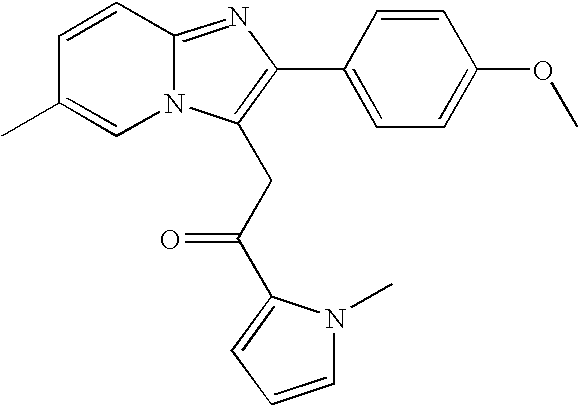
C1=CC2=NC(C3=CC=C(OC)C=C3)=C(CC(=O)C3=CC=CN3C)N2C=C1C
